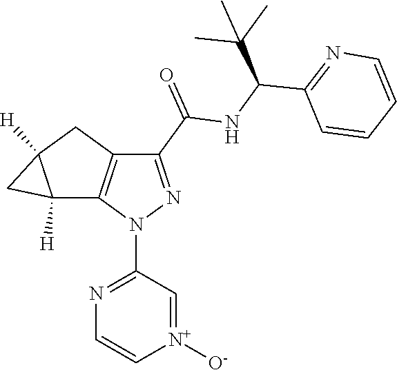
[N+]1([O-])=CC(N2N=C(C(=O)NC(C3=NC=CC=C3)C(C)(C)C)C3=C2C2([H])C([H])(C3)C2)=NC=C1
